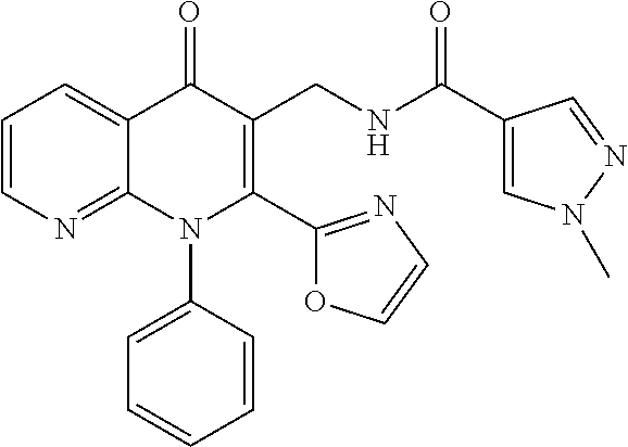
C1=CN=C2C(=C1)C(=O)C(CNC(C1=CN(C)N=C1)=O)=C(C1=NC=CO1)N2C1=CC=CC=C1
